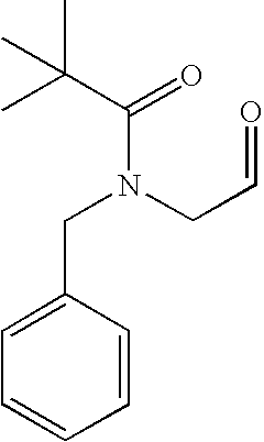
C1=C(CN(CC=O)C(=O)C(C)(C)C)C=CC=C1
